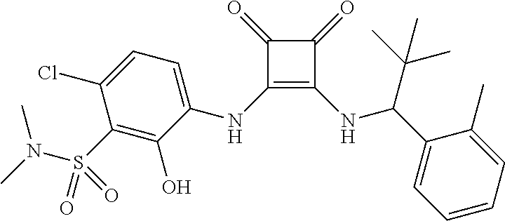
C1(=O)C(=O)C(NC2=CC=C(Cl)C(S(=O)(N(C)C)=O)=C2O)=C1NC(C1=CC=CC=C1C)C(C)(C)C
